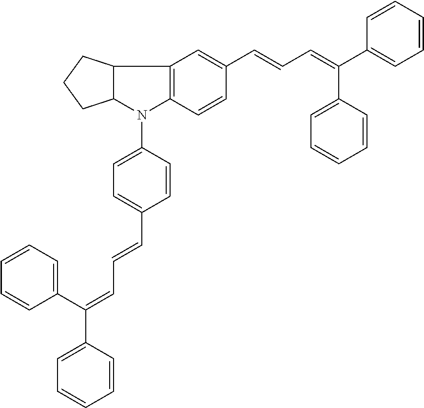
C12=C(C=CC(C=CC=C(C3=CC=CC=C3)C3=CC=CC=C3)=C1)N(C1=CC=C(C=CC=C(C3=CC=CC=C3)C3=CC=CC=C3)C=C1)C1C2CCC1
